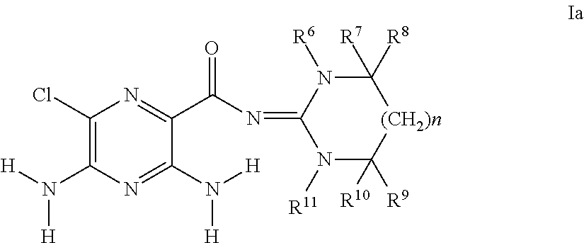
C1(Cl)=C(N([H])[H])N=C(N([H])[H])C(C(N=C2N([R11])C([R9])([R10])[(CH2)n]C([R7])([R8])N2[R6])=O)=N1
